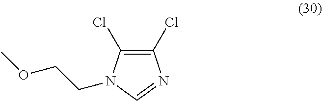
C1(Cl)=C(Cl)N=CN1CCOC
